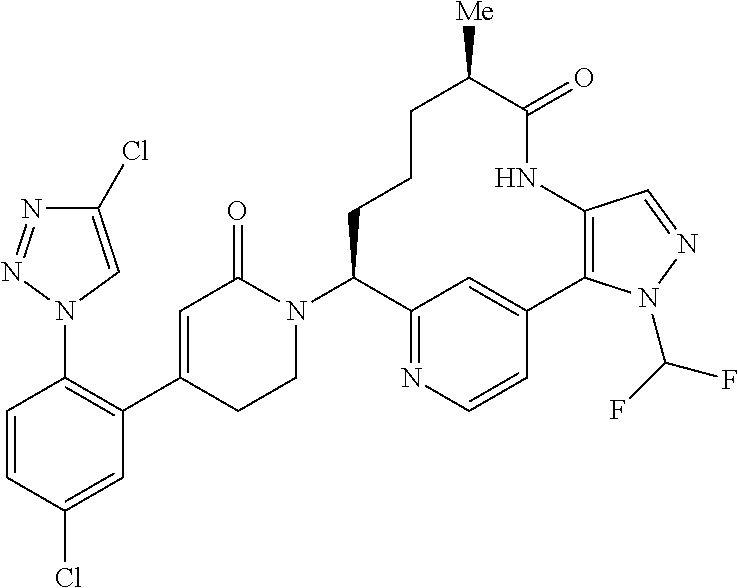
C1=CC(Cl)=CC(C2=CC(=O)N(C3C4=NC=CC(=C4)C4=C(NC(=O)C([Me])CCC3)C=NN4C(F)F)CC2)=C1N1C=C(Cl)N=N1
